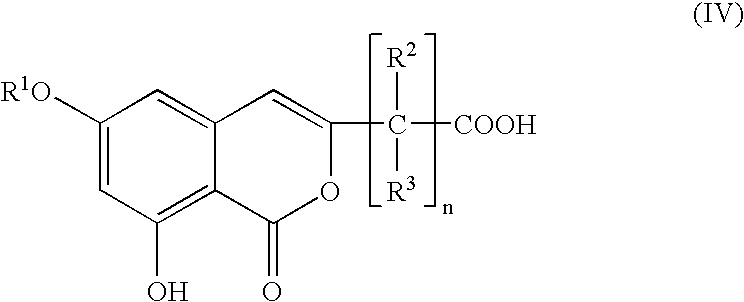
C1([R1O])=CC(O)=C2C(=C1)C=C(C([COOH])([R2])[R3])OC2=O
